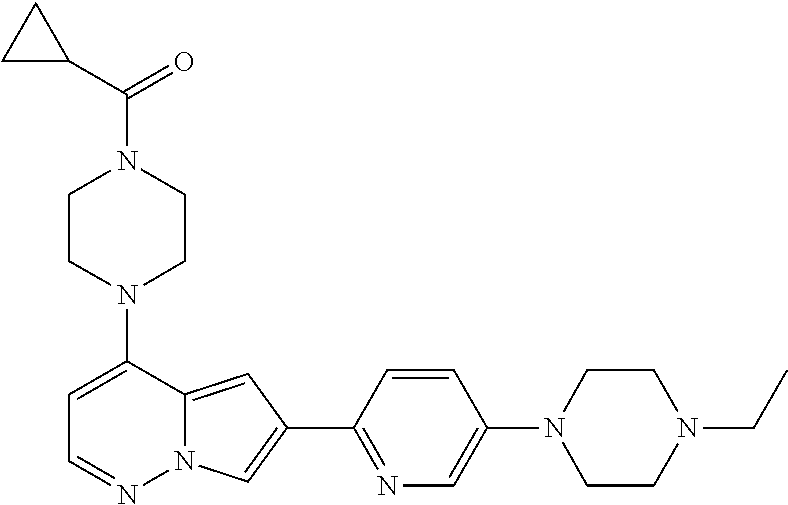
N1(C2=CC=NN3C2=CC(C2=NC=C(N4CCN(CC)CC4)C=C2)=C3)CCN(C(C2CC2)=O)CC1
